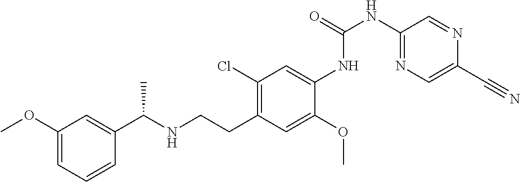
C1(OC)=CC=CC(C(NCCC2=C(Cl)C=C(NC(NC3=NC=C(C#N)N=C3)=O)C(OC)=C2)C)=C1
